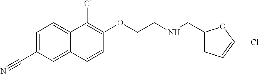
C1=C(C#N)C=C2C(=C1)C(Cl)=C(OCCNCC1=CC=C(Cl)O1)C=C2
